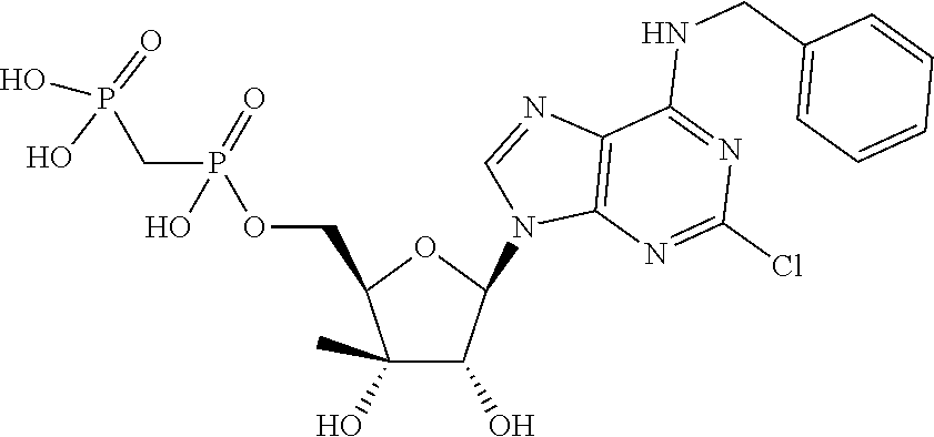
C1(O)(C)C(O)C(N2C3=C(N=C2)C(NCC2=CC=CC=C2)=NC(Cl)=N3)OC1COP(CP(O)(=O)O)(=O)O
